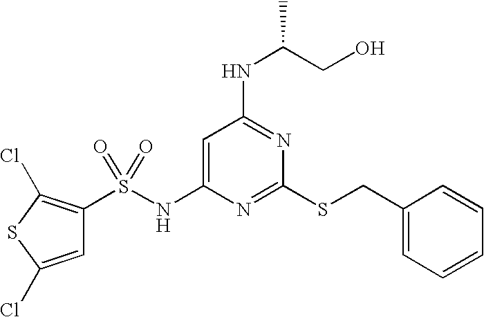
C1=C(NS(C2=C(Cl)SC(Cl)=C2)(=O)=O)N=C(SCC2=CC=CC=C2)N=C1NC(CO)C
